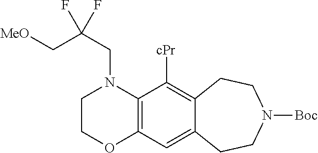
C12=C(N(CC(C[MeO])(F)F)CCO1)C([cPr])=C1C(=C2)CCN([Boc])CC1
